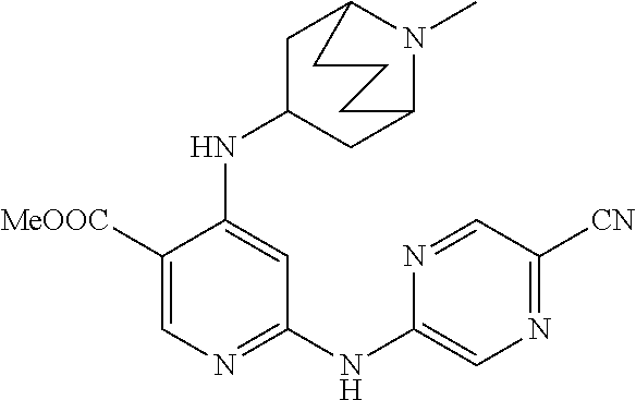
C1(NC2=CN=C([CN])C=N2)=NC=C([MeOOC])C(NC2CC3N(C)C(C2)CCC3)=C1
